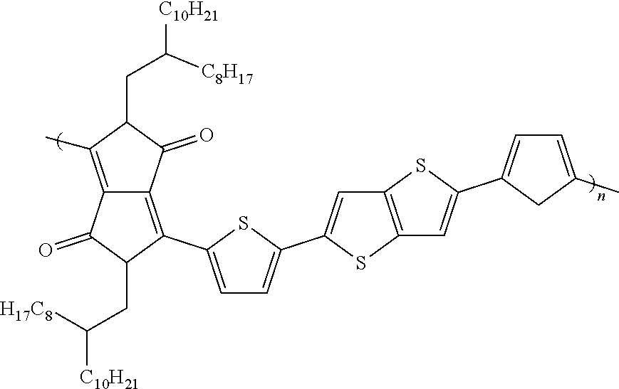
C12=C(C)C(CC([C8H17])[C10H21])C(=O)C1=C(C1=CC=C(C3=CC4=C(S3)C=C(C3=CC=C(C)C3)S4)S1)C(CC([C10H21])[H17C8])C2=O
